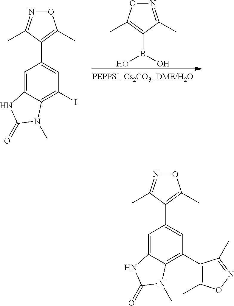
C1=C2C(=C(C3=C(C)ON=C3C)C=C1C1=C(C)ON=C1C)N(C)C(=O)N2.C1=C2C(=C(I)C=C1C1=C(C)ON=C1C)N(C)C(=O)N2.B(O)(O)C1=C(C)ON=C1C
